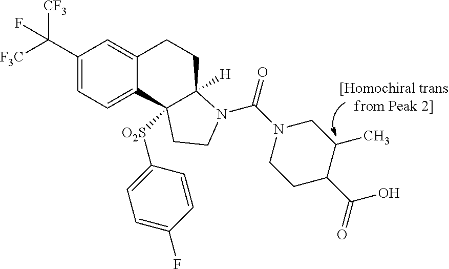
C1(C([CF3])([F3C])F)=CC=C2C(=C1)CCC1([H])C2([O2S]C2=CC=C(F)C=C2)CCN1C(N1CCC(C(=O)O)C(C)C1)=O
